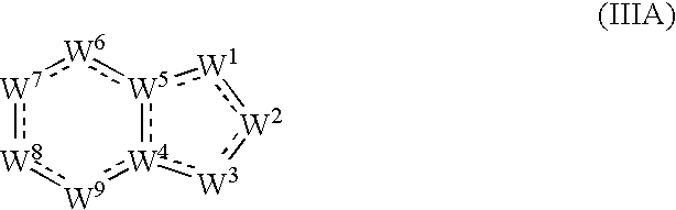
[W7]1:[W8]:[W9]:[W4]2:[W5](:[W6]:1):[W1]:[W2]:[W3]:2
